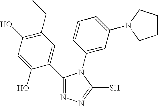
C1(C2=CC(CC)=C(O)C=C2O)=NN=C(S)N1C1=CC(N2CCCC2)=CC=C1
